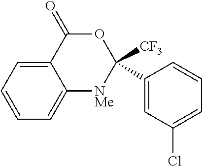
C1=CC=C2C(=C1)[NMe]C([CF3])(C1=CC(Cl)=CC=C1)OC2=O
